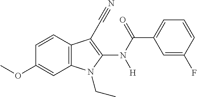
C1=CC2=C(C=C1OC)N(CC)C(N([H])C(C1=CC=CC(F)=C1)=O)=C2C#N
